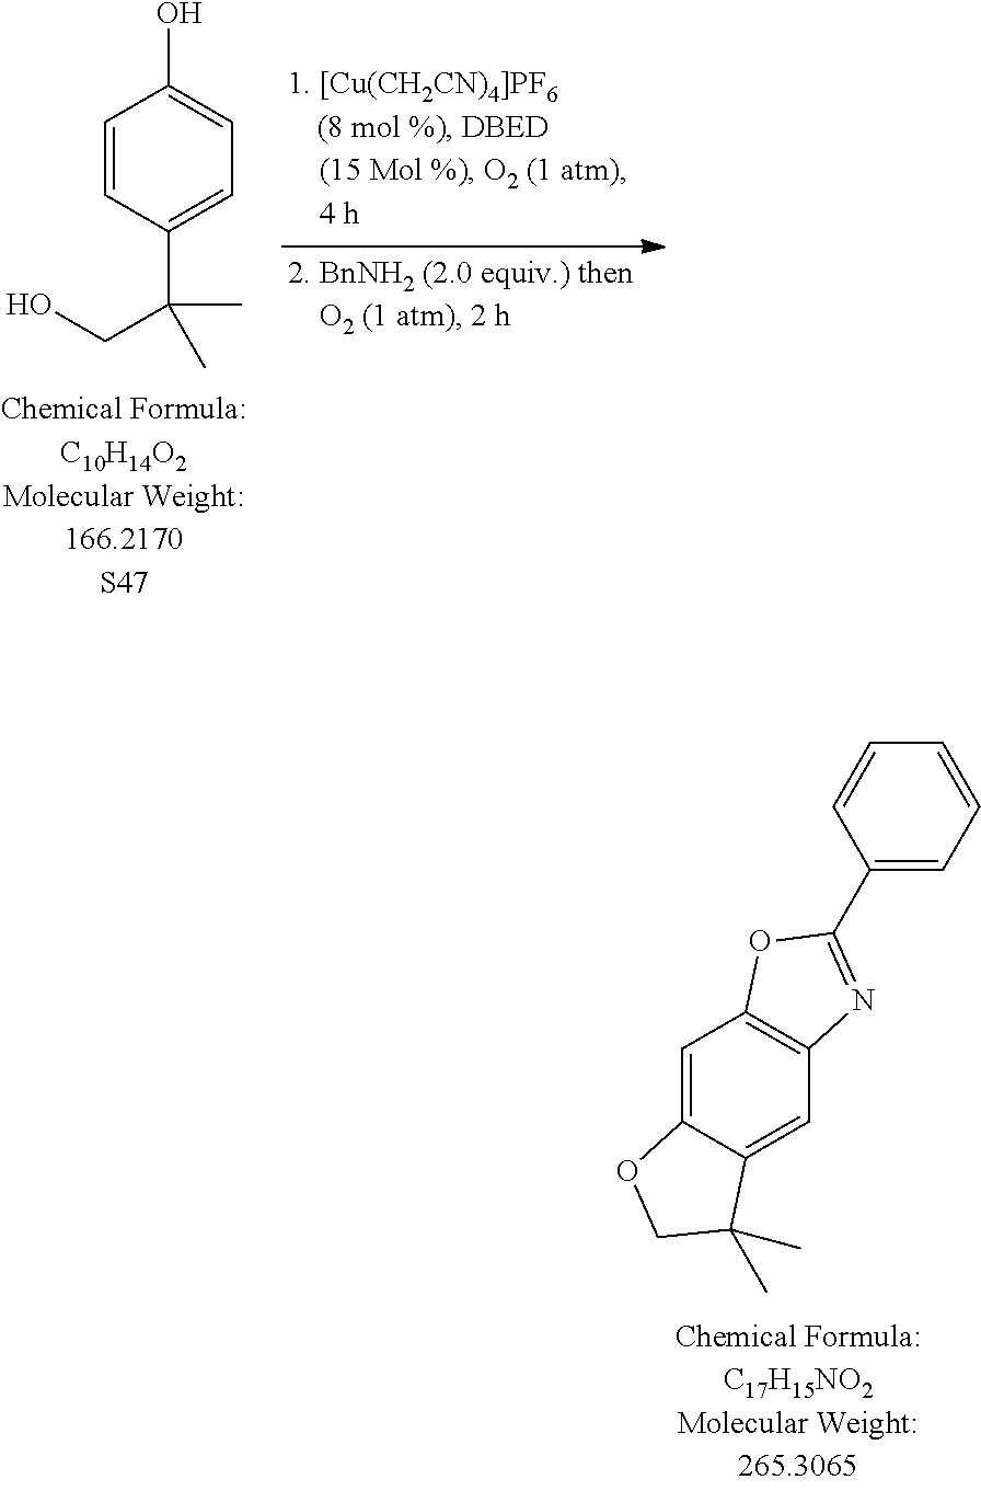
C1(C(C)(CO)C)=CC=C(O)C=C1.C1(C2=NC3=C(C=C4C(=C3)C(C)(C)CO4)O2)=CC=CC=C1
